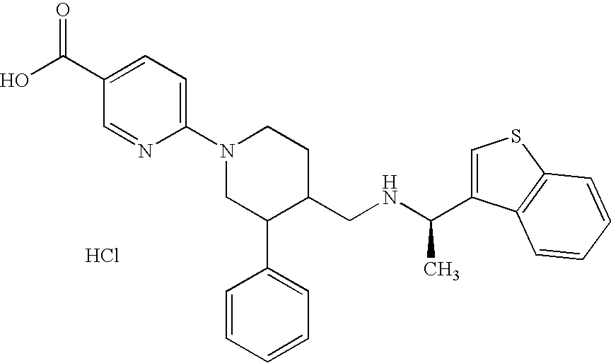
Cl.C1(N2CC(C3=CC=CC=C3)C(CNC(C)C3=CSC4=C3C=CC=C4)CC2)=CC=C(C(O)=O)C=N1
